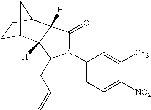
N1(C2=CC=C([NO2])C([CF3])=C2)C(=O)C2([H])C([H])(C1CC=C)C1CCC2C1
